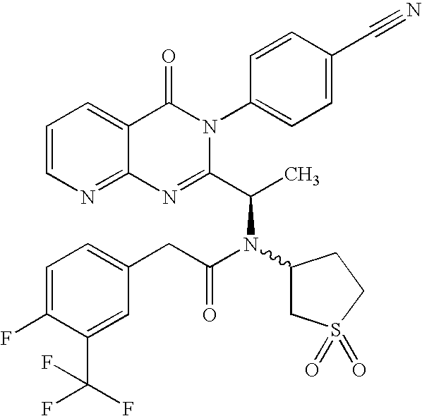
C12=NC=CC=C1C(=O)N(C1=CC=C(C#N)C=C1)C(C(C)N(C(CC1=CC=C(F)C(C(F)(F)F)=C1)=O)C1CS(=O)(=O)CC1)=N2
